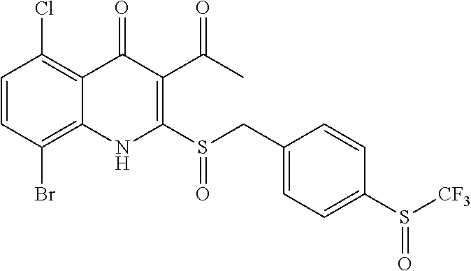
C1=CC(Br)=C2C(=C1Cl)C(=O)C(C(C)=O)=C(S(CC1=CC=C(S([CF3])=O)C=C1)=O)N2
